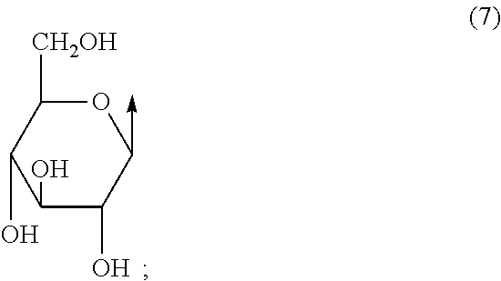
C1(O)C(O)C(->C)OC([CH2OH])C1O
